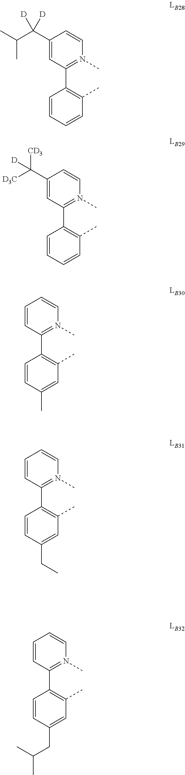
C1(C(C(C)C)([D])[D])=CC(C2=C(C)C=CC=C2)=N(C)C=C1.C1(C([D3C])([CD3])[D])=CC(C2=C(C)C=CC=C2)=N(C)C=C1.C1=CC(C2=C(C)C=C(C)C=C2)=N(C)C=C1.C1=CC(C2=C(C)C=C(CC)C=C2)=N(C)C=C1.C1=CC(C2=C(C)C=C(CC(C)C)C=C2)=N(C)C=C1
